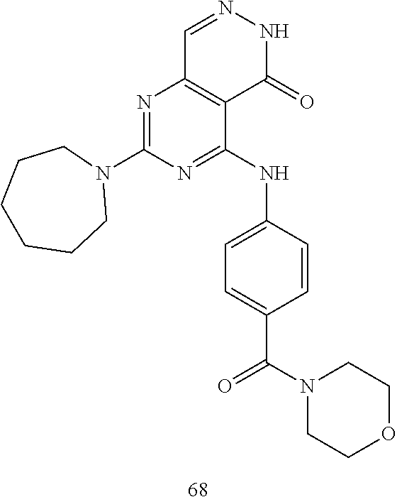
C1=NNC(=O)C2=C1N=C(N1CCCCCC1)N=C2NC1=CC=C(C(N2CCOCC2)=O)C=C1
